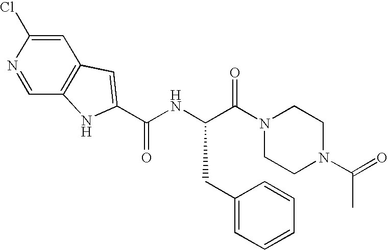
C1=C(Cl)N=CC2=C1C=C(C(NC(C(N1CCN(C(C)=O)CC1)=O)CC1=CC=CC=C1)=O)N2
